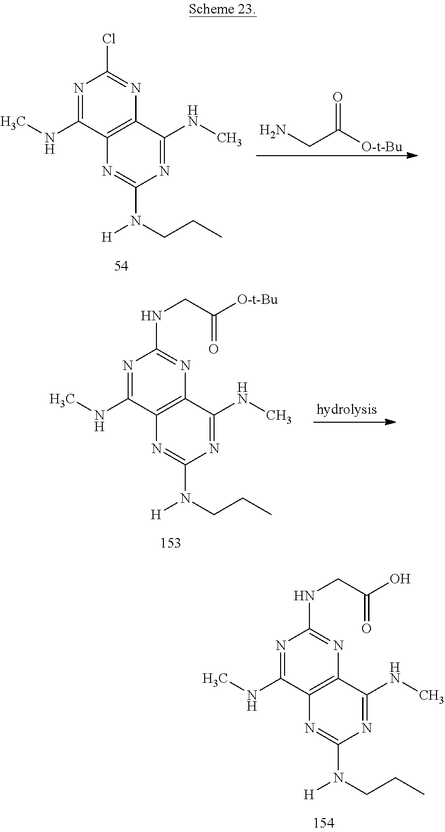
N1=C(NC)C2=C(N=C1NCC(O)=O)C(NC)=NC(N(CCC)[H])=N2.N1=C(NC)C2=C(N=C1Cl)C(NC)=NC(N(CCC)[H])=N2.C(C([O-t-Bu])=O)N.N1=C(NC)C2=C(N=C1NCC([O-t-Bu])=O)C(NC)=NC(N(CCC)[H])=N2
